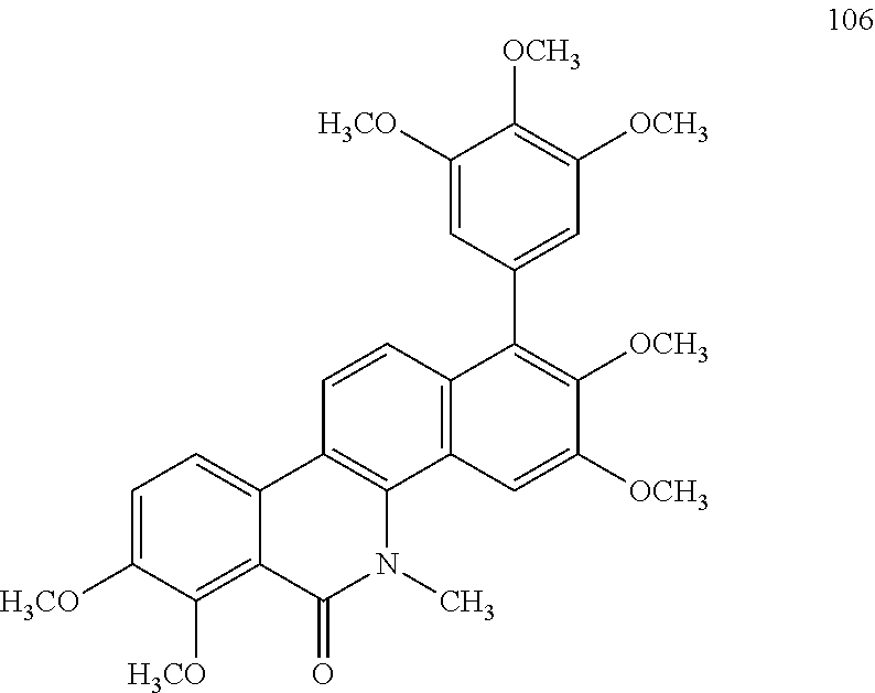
C12=C(C3=C(C=C1)C(C1=CC([OCH3])=C([OCH3])C([H3CO])=C1)=C([OCH3])C([OCH3])=C3)N(C)C(=O)C1=C([H3CO])C([H3CO])=CC=C21
